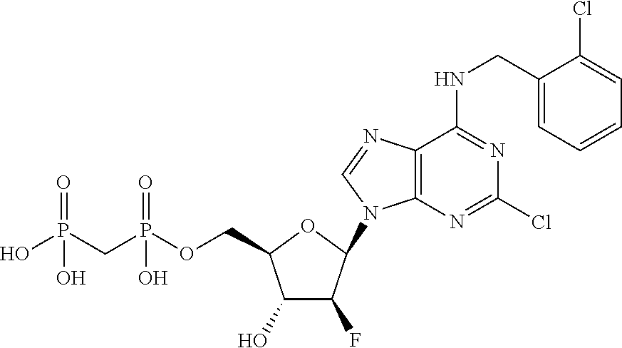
C1(O)C(F)C(N2C3=C(N=C2)C(NCC2=CC=CC=C2Cl)=NC(Cl)=N3)OC1COP(CP(O)(=O)O)(=O)O
